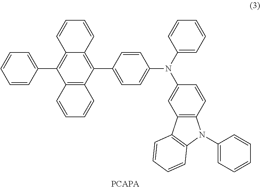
C12=C(C=CC=C1)C(C1=CC=C(N(C3=CC=CC=C3)C3=CC4=C(C=C3)N(C3=CC=CC=C3)C3=C4C=CC=C3)C=C1)=C1C(=C2C2=CC=CC=C2)C=CC=C1
